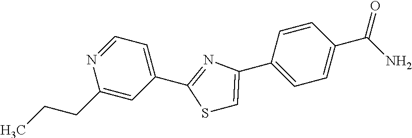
C1=NC(CCC)=CC(C2=NC(C3=CC=C(C(N)=O)C=C3)=CS2)=C1
